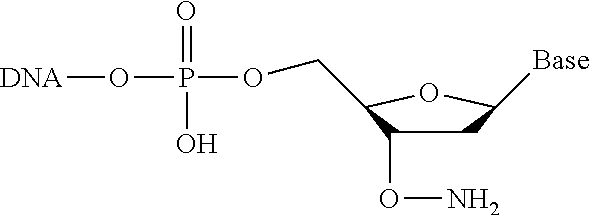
C1C(ON)C(COP(O[DNA])(=O)O)OC1[Base]
